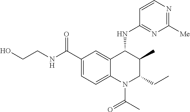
OCCNC(C1=CC=C2C(=C1)C(NC1=NC([Me])=NC=C1)C(C)C(CC)N2C(C)=O)=O
